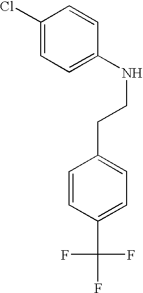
C1(NCCC2=CC=C(C(F)(F)F)C=C2)=CC=C(Cl)C=C1
